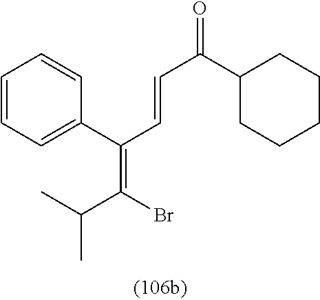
C1=CC=C(C(C=CC(=O)C2CCCCC2)=C(Br)C(C)C)C=C1
